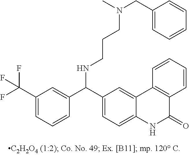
FC(C1=CC=CC(C(C2=CC=C3C(=C2)C2=C(C=CC=C2)C(=O)N3)NCCCN(CC2=CC=CC=C2)C)=C1)(F)F
